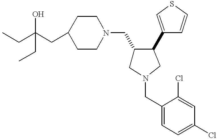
C1C(CC(CC)(CC)O)CCN(CC2CN(CC3=CC=C(Cl)C=C3Cl)CC2C2=CSC=C2)C1
